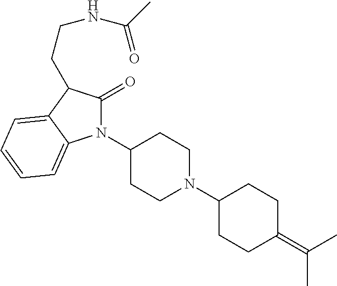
C1(=O)C(CCNC(C)=O)C2=CC=CC=C2N1C1CCN(C2CCC(=C(C)C)CC2)CC1
